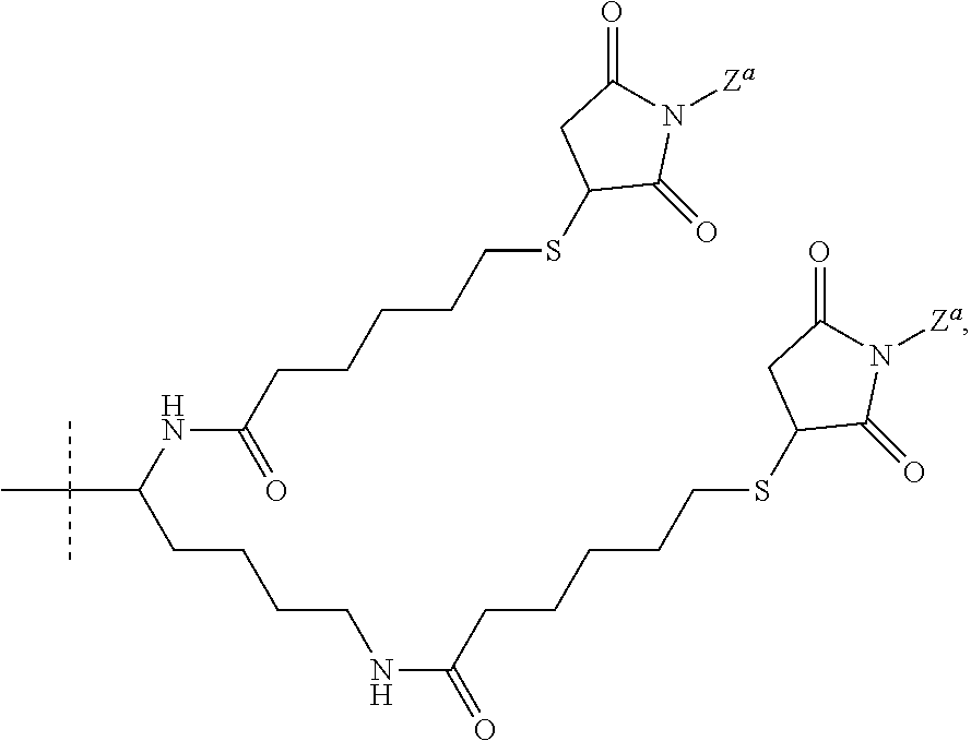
CC(C(NC(CCCCCSC1C(=O)N([Za])C(=O)C1)=O)CCCCNC(CCCCCSC1C(=O)N([Za])C(=O)C1)=O)(C)C
